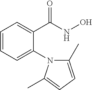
C1=CC=C(N2C(C)=CC=C2C)C(C(=O)NO)=C1
